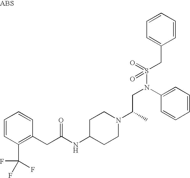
C1(CC(NC2CCN(C(C)CN(S(CC3=CC=CC=C3)(=O)=O)C3=CC=CC=C3)CC2)=O)=C(C(F)(F)F)C=CC=C1
